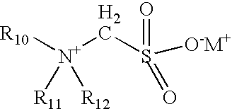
[R10][N+](CS(=O)([O-M+])=O)([R11])[R12]
